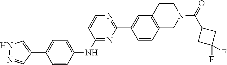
C1=CC2=C(C=C1C1=NC=CC(NC3=CC=C(C4=CNN=C4)C=C3)=N1)CCN(C(=O)C1CC(F)(F)C1)C2
